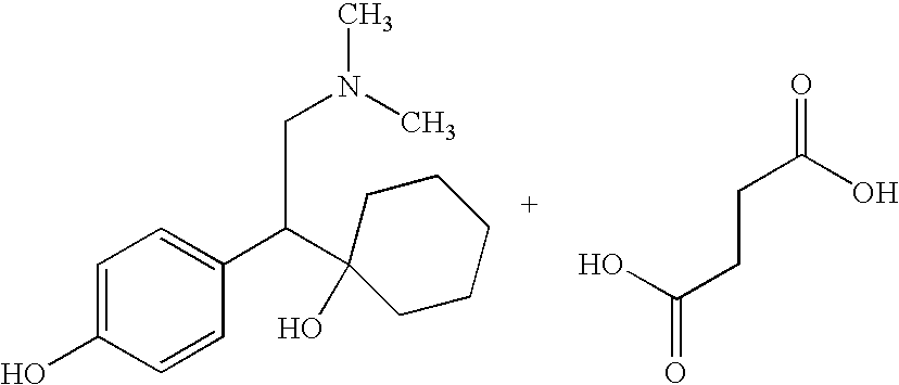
C1=C(O)C=CC(C(C2(O)CCCCC2)CN(C)C)=C1.O=C(O)CCC(=O)O
